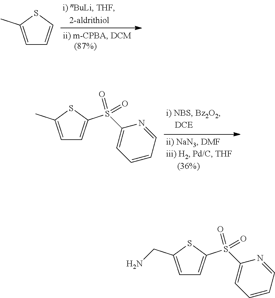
C1=C(CN)SC(S(=O)(=O)C2=CC=CC=N2)=C1.C1=C(C)SC=C1.C1=C(C)SC(S(=O)(=O)C2=CC=CC=N2)=C1
